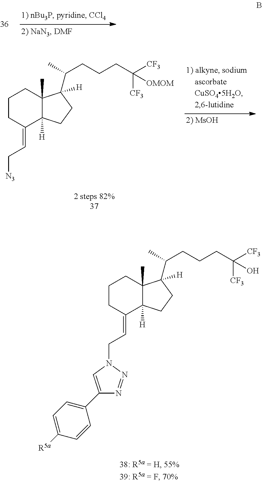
[N3]CC=C1C2([H])C(C)(CCC1)C(C(CCCC([CF3])([CF3])[OMOM])C)([H])CC2.C1(C2=CC=C([R5a])C=C2)=CN(CC=C2C3([H])C(C)(CCC2)C(C(CCCC([CF3])([CF3])O)C)([H])CC3)N=N1
